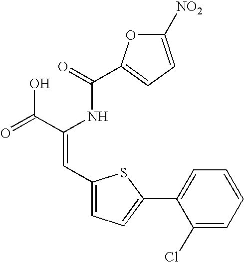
C(=O)(NC(C(=O)O)=CC1=CC=C(C2=CC=CC=C2Cl)S1)C1=CC=C([NO2])O1
